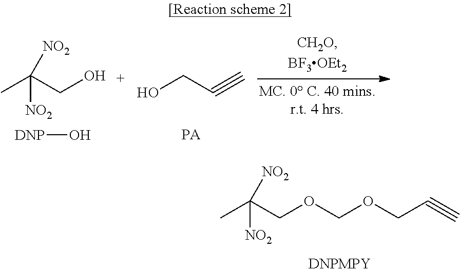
CC(CO)([NO2])[NO2].[DNP]O.OCC#C.[PA].CC(COCOCC#C)([NO2])[NO2]
